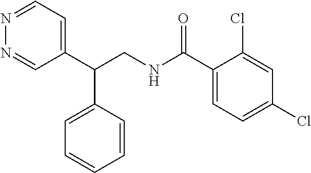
C1(C(CNC(C2=CC=C(Cl)C=C2Cl)=O)C2=CC=CC=C2)=CC=NN=C1
